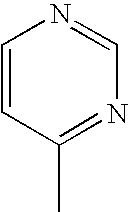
C1=CC(C)=NC=N1
